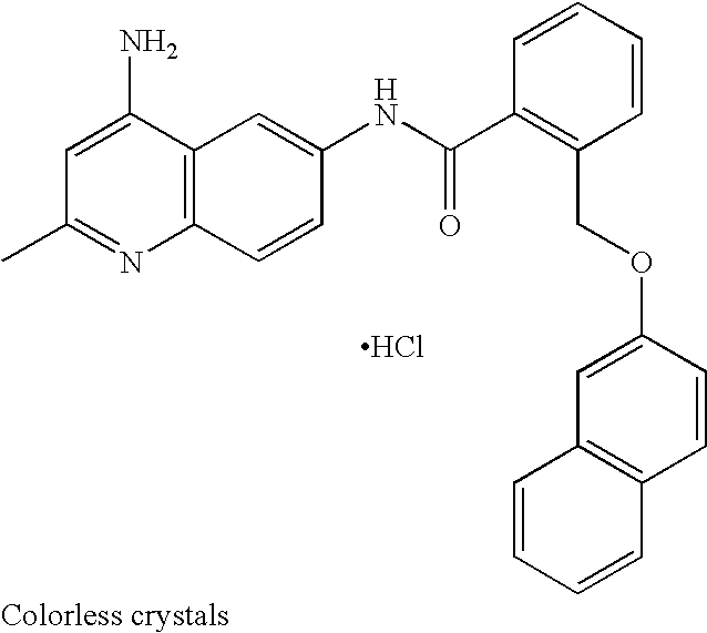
Cl.CC1=NC2=C(C(N)=C1)C=C(NC(C1=C(COC3=CC4=C(C=C3)C=CC=C4)C=CC=C1)=O)C=C2
